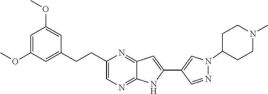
C12=NC(CCC3=CC(OC)=CC(OC)=C3)=CN=C1NC(C1=CN(C3CCN(C)CC3)N=C1)=C2
